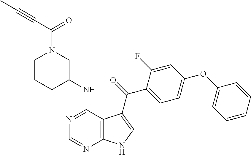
N1=C(NC2CN(C(=O)C#CC)CCC2)C2=C(N=C1)NC=C2C(=O)C1=CC=C(OC2=CC=CC=C2)C=C1F
